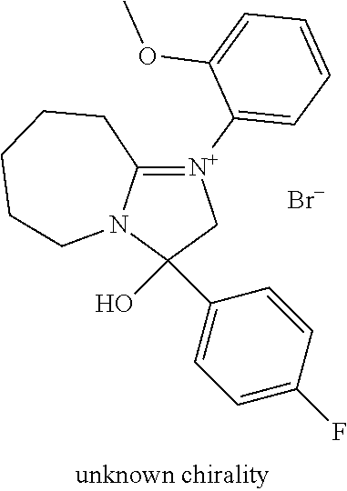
C1(O)(C2=CC=C(F)C=C2)C[N+](C2=CC=CC=C2OC)=C2N1CCCCC2.[Br-]
